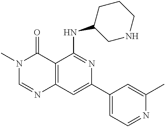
C12=C(C=C(C3=CC=NC(C)=C3)N=C1NC1CNCCC1)N=CN(C)C2=O
